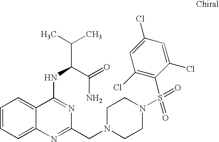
C1=CC=C2C(=C1)C(NC(C(C)C)C(=O)N)=NC(CN1CCN(S(=O)(C3=C(Cl)C=C(Cl)C=C3Cl)=O)CC1)=N2
